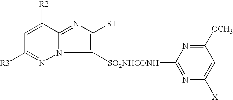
C1=C([R2])C2=NC([R1])=C([SO2NHCONH]C3=NC([X])=CC([OCH3])=N3)N2N=C1[R3]
